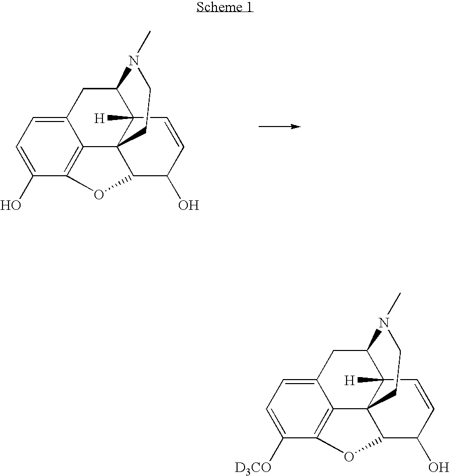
C12=CC=C(O)C3=C1C14C([H])(C(C2)N(C)CC1)C=CC(O)C4O3.C12=CC=C([D3CO])C3=C1C14C([H])(C(C2)N(C)CC1)C=CC(O)C4O3
